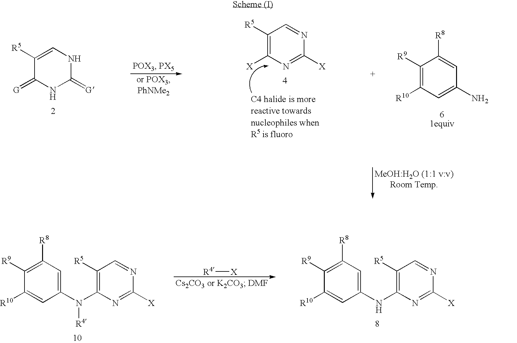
C1([R9])=C([R10])C=C(N)C=C1[R8].C1([R5])=CNC(=[G])NC1=[G].C1([R5])=C([X])N=C([X])N=C1.[R4][X].C1([R9])=C([R8])C=C(N(C2=C([R5])C=NC([X])=N2)[R4])C=C1[R10].C1([R9])=C([R8])C=C(NC2=C([R5])C=NC([X])=N2)C=C1[R10]
